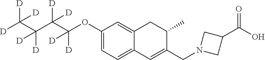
C1(OC([D])([D])C(C([D])([D])C([D])([D])[D])([D])[D])=CC=C2C(=C1)CC(C)C(CN1CC(C(O)=O)C1)=C2
